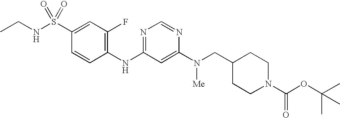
C1(NC2=NC=NC(N([Me])CC3CCN(C(OC(C)(C)C)=O)CC3)=C2)=C(F)C=C(S(NCC)(=O)=O)C=C1
